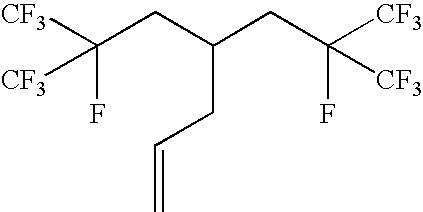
[CF3]C(CC(CC([CF3])(F)[CF3])CC=C)([CF3])F
